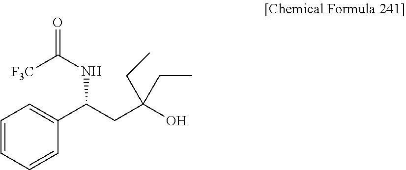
C1=C(C(CC(O)(CC)CC)NC([F3C])=O)C=CC=C1
